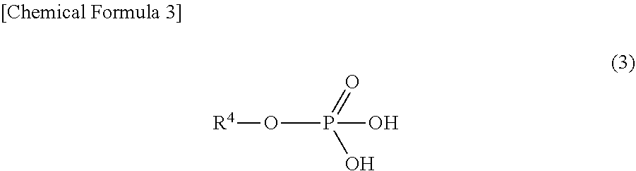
O(P(O)(=O)O)[R4]
